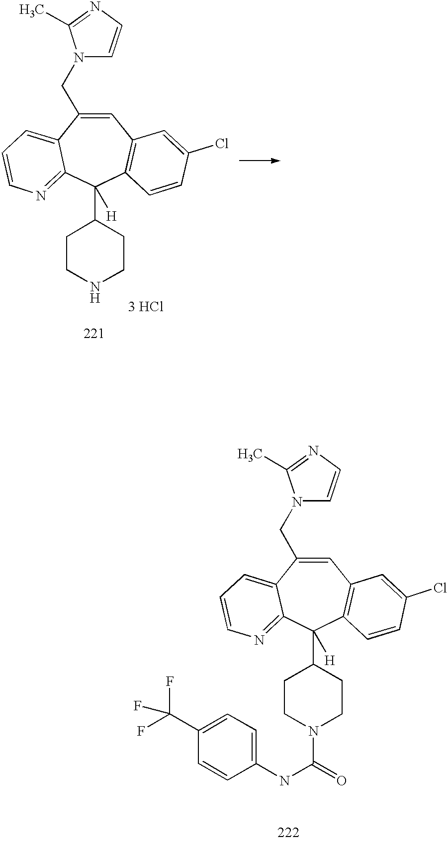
C1=C(CN2C=CN=C2C)C2=CC=CN=C2C(C2CCN(C(NC3=CC=C(C(F)(F)F)C=C3)=O)CC2)([H])C2=C1C=C(Cl)C=C2.C1=C(CN2C=CN=C2C)C2=CC=CN=C2C(C2CCNCC2)([H])C2=C1C=C(Cl)C=C2.[3 HCl]
